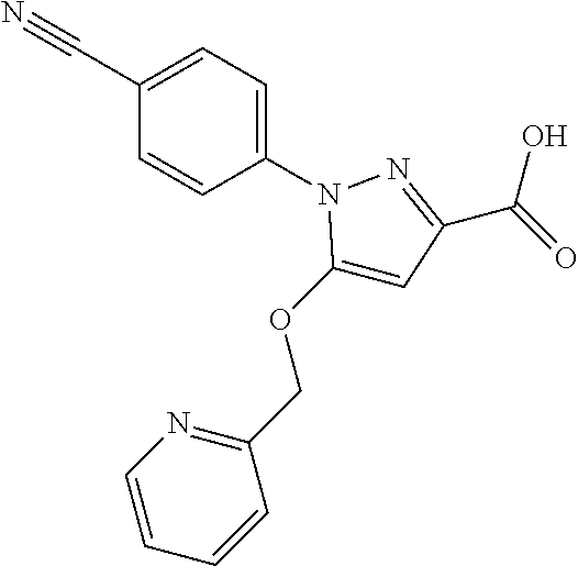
C1(C#N)=CC=C(N2C(OCC3=NC=CC=C3)=CC(C(O)=O)=N2)C=C1
